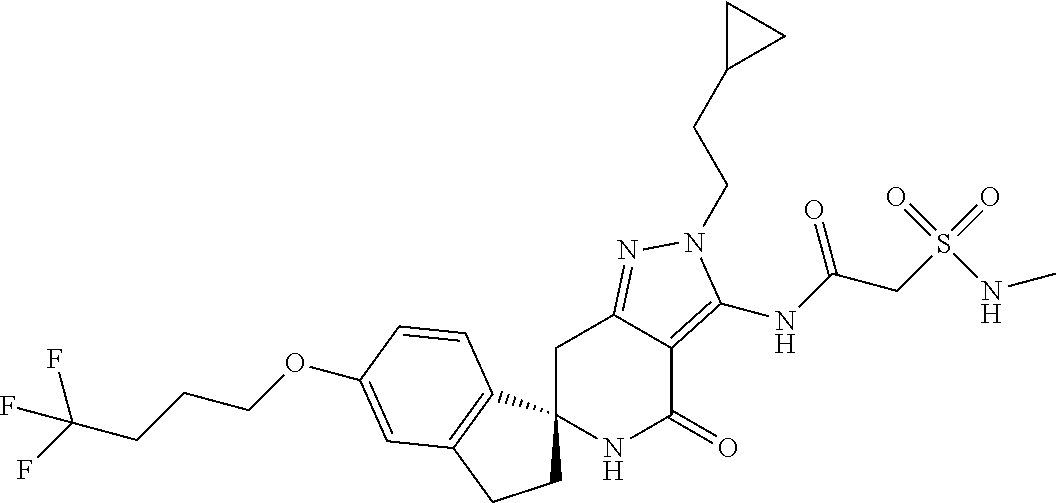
C1C2(C3=C(C1)C=C(OCCCC(F)(F)F)C=C3)NC(=O)C1=C(NC(CS(=O)(=O)NC)=O)N(CCC3CC3)N=C1C2
